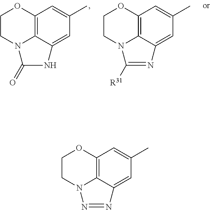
C1CN2C3=C(O1)C=C(C)C=C3NC2=O.C1CN2C3=C(O1)C=C(C)C=C3N=C2[R31].C1CN2C3=C(O1)C=C(C)C=C3N=N2
